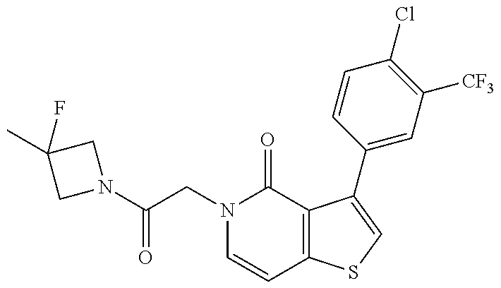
N1(C(CN2C=CC3=C(C2=O)C(C2=CC([CF3])=C(Cl)C=C2)=CS3)=O)CC(C)(F)C1
